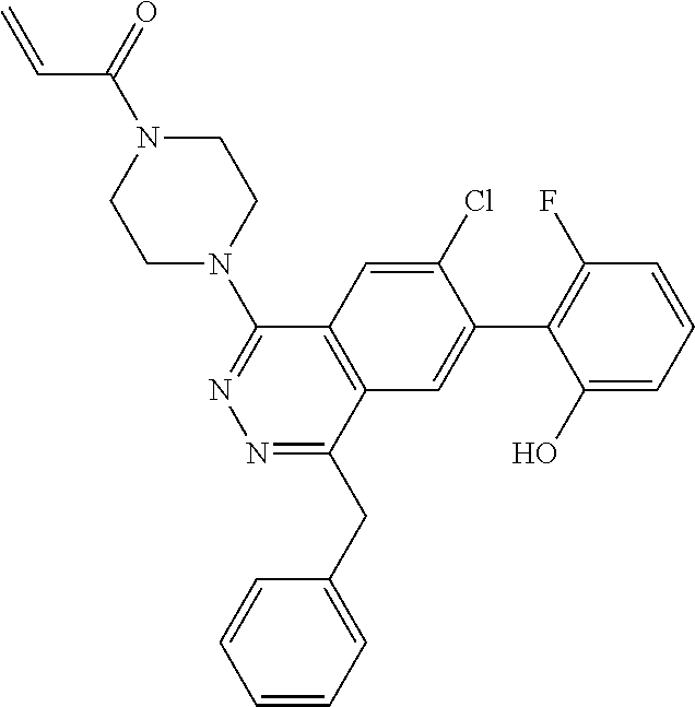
C1N(C2=NN=C(CC3=CC=CC=C3)C3=C2C=C(Cl)C(C2=C(F)C=CC=C2O)=C3)CCN(C(=O)C=C)C1
